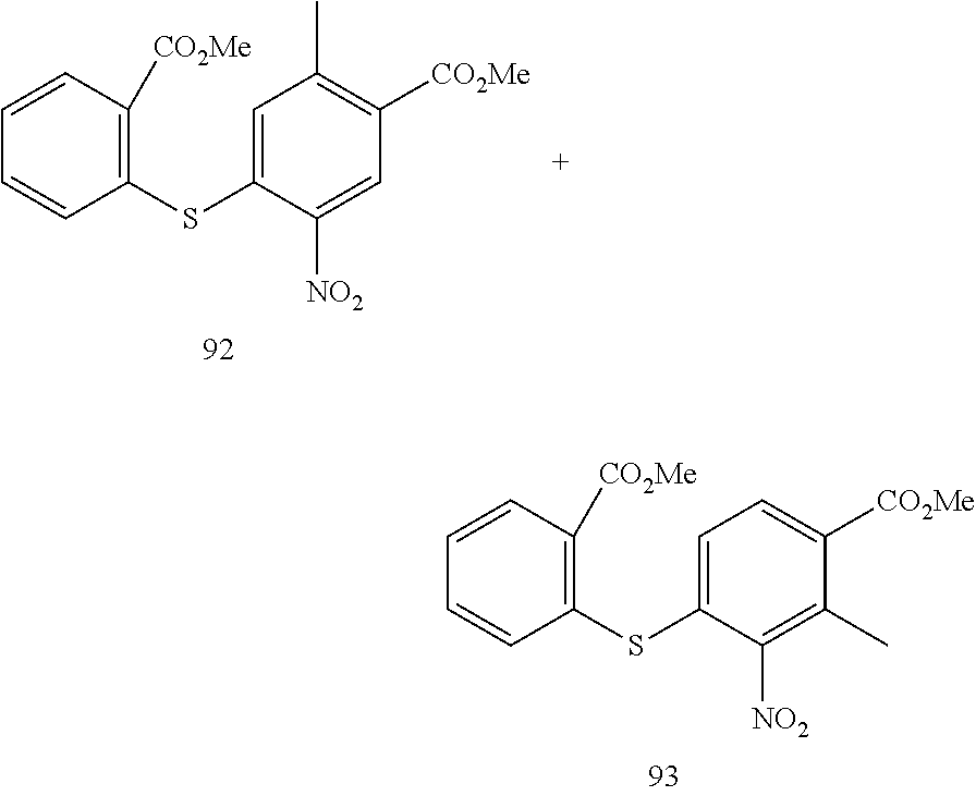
C1=CC([CO2Me])=C(SC2=CC(C)=C([CO2Me])C=C2[NO2])C=C1.C1=CC([CO2Me])=C(SC2=CC=C([CO2Me])C(C)=C2[NO2])C=C1
